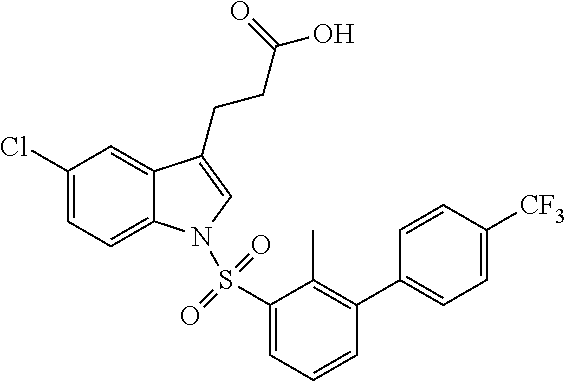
C1(Cl)=CC=C2C(=C1)C(CCC(O)=O)=CN2S(C1=CC=CC(C2=CC=C([CF3])C=C2)=C1C)(=O)=O
